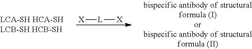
[X][L][X]
